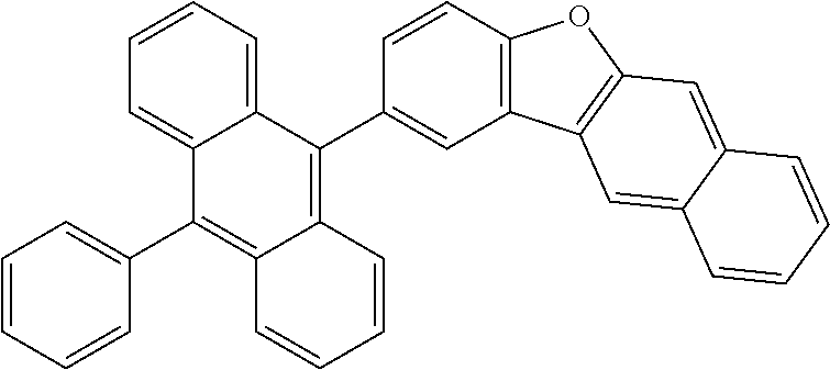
C12=CC=CC=C1C(C1=CC=CC=C1)=C1C(=C2C2=CC3=C(C=C2)OC2=C3C=C3C(=C2)C=CC=C3)C=CC=C1
